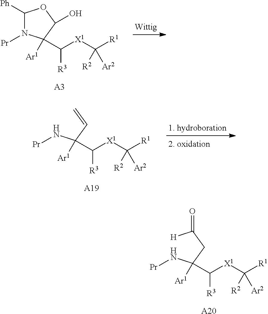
C1([Ph])N([Pr])C([Ar1])(C([X1]C([R1])([R2])[Ar2])[R3])C(O)O1.[A3].N(C(C=C)([Ar1])C([X1]C([R1])([R2])[Ar2])[R3])[Pr].[A19].[H]C(CC(N[Pr])([Ar1])C([X1]C([R1])([R2])[Ar2])[R3])=O.[A20]
